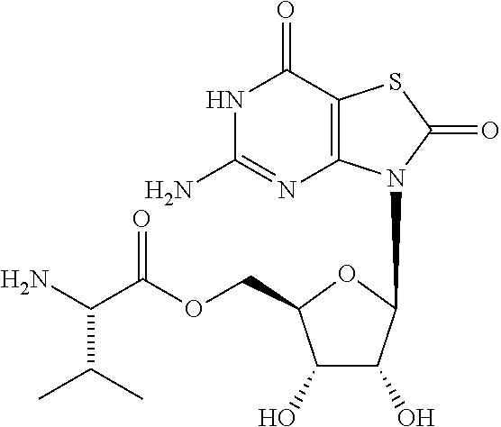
C12=C(C(=O)NC(N)=N1)SC(=O)N2C1C(O)C(O)C(COC(C(N)C(C)C)=O)O1
